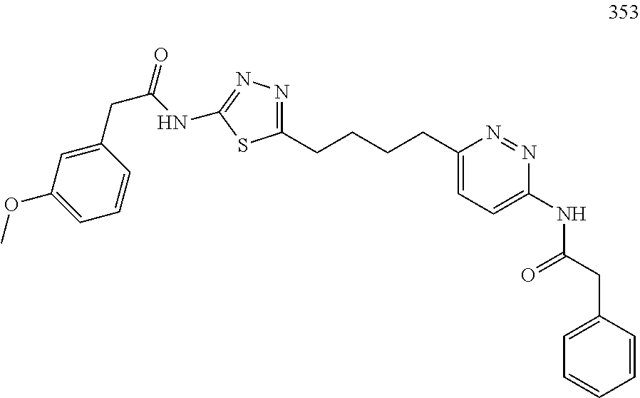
C1(CCCCC2=CC=C(NC(CC3=CC=CC=C3)=O)N=N2)=NN=C(NC(CC2=CC(OC)=CC=C2)=O)S1
